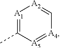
[A1]1=C(C)[A5]=[A4]C=[A2]1
